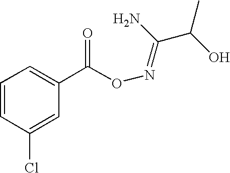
C1=CC(Cl)=CC(C(ON=C(N)C(C)O)=O)=C1
